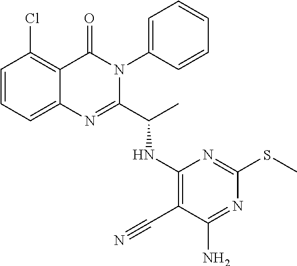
C1=CC=C2C(=C1Cl)C(=O)N(C1=CC=CC=C1)C(C(C)NC1=C(C#N)C(N)=NC(SC)=N1)=N2
